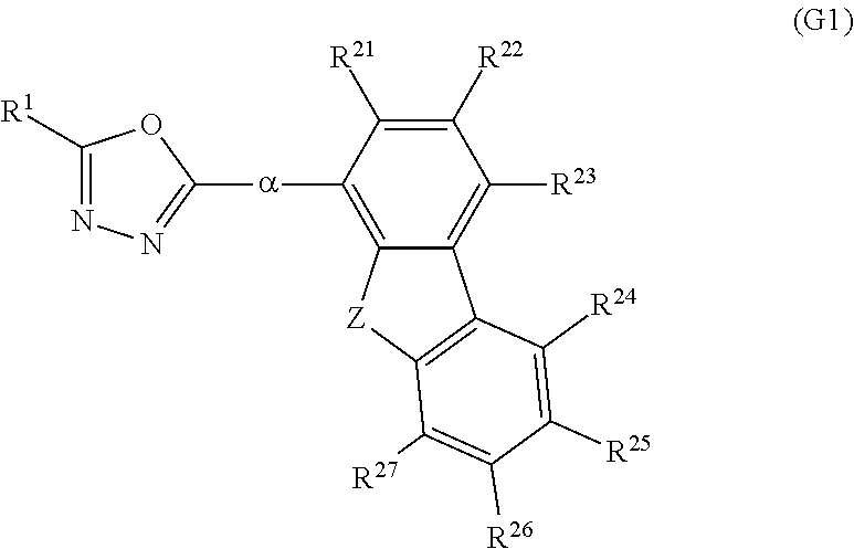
C1([R1])=NN=C([a]C2=C3C(=C([R23])C([R22])=C2[R21])C2=C([Z]3)C([R27])=C([R26])C([R25])=C2[R24])O1
